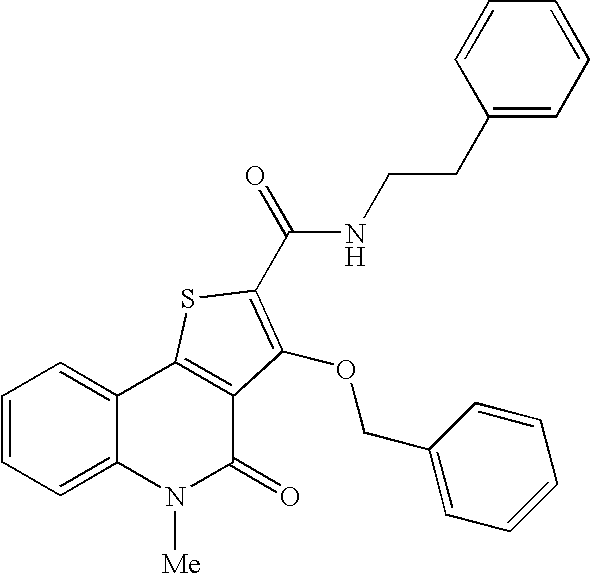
N(C(=O)C1=C(OCC2=CC=CC=C2)C2=C(C3=CC=CC=C3N([Me])C2=O)S1)CCC1=CC=CC=C1
